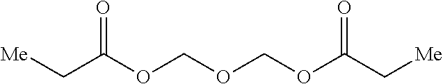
[Me]CC(OCOCOC(C[Me])=O)=O
